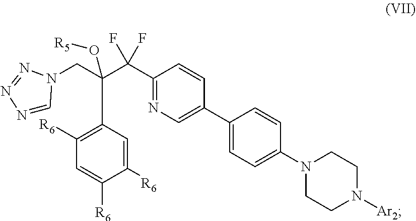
C1(C(C(CN2C=NN=N2)(O[R5])C2=C([R6])C=C([R6])C([R6])=C2)(F)F)=NC=C(C2=CC=C(N3CCN([Ar2])CC3)C=C2)C=C1
